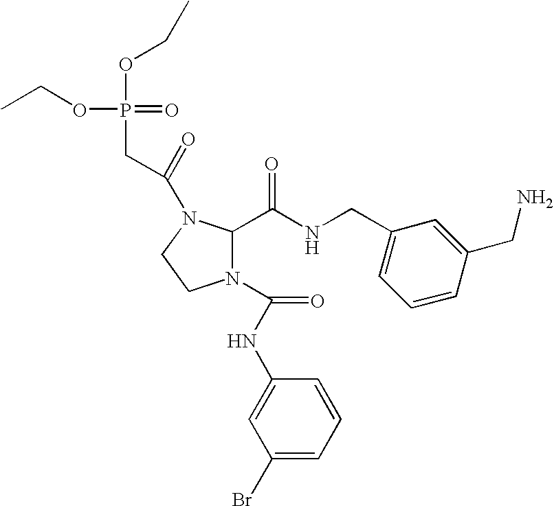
C1(Br)=CC=CC(NC(N2C(C(NCC3=CC=CC(CN)=C3)=O)N(C(=O)CP(OCC)(OCC)=O)CC2)=O)=C1
